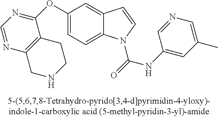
C1(OC2=NC=NC3=C2CCNC3)=CC=C2C(=C1)C=CN2C(=O)NC1=CC(C)=CN=C1
